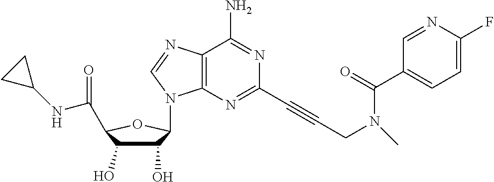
C1(O)C(O)C(C(NC2CC2)=O)OC1N1C2=C(C(N)=NC(C#CCN(C(C3=CC=C(F)N=C3)=O)C)=N2)N=C1
